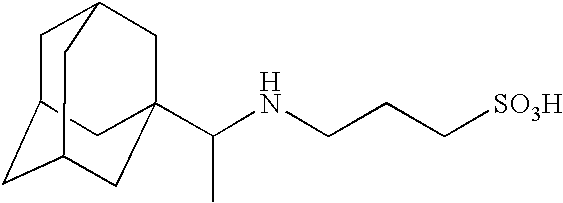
C1C2CC3CC(C(NCCC[SO3H])C)(CC1C3)C2
